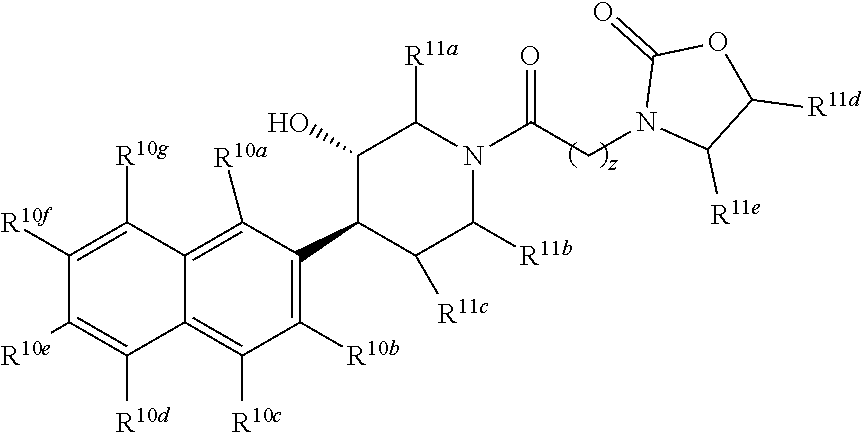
C1([R10b])=C(C2C([R11c])C([R11b])N(C(CN3C([R11e])C([R11d])OC3=O)=O)C([R11a])C2O)C([R10a])=C2C(=C1[R10c])C([R10d])=C([R10e])C([R10f])=C2[R10g]
